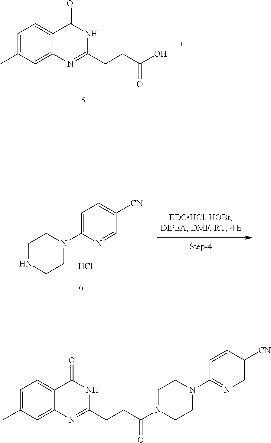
C1=C(C)C=C2C(=C1)C(=O)NC(CCC(O)=O)=N2.C1CN(C2=CC=C([CN])C=N2)CCN1.Cl.C1CN(C2=NC=C([CN])C=C2)CCN1C(CCC1=NC2=CC(C)=CC=C2C(=O)N1)=O
